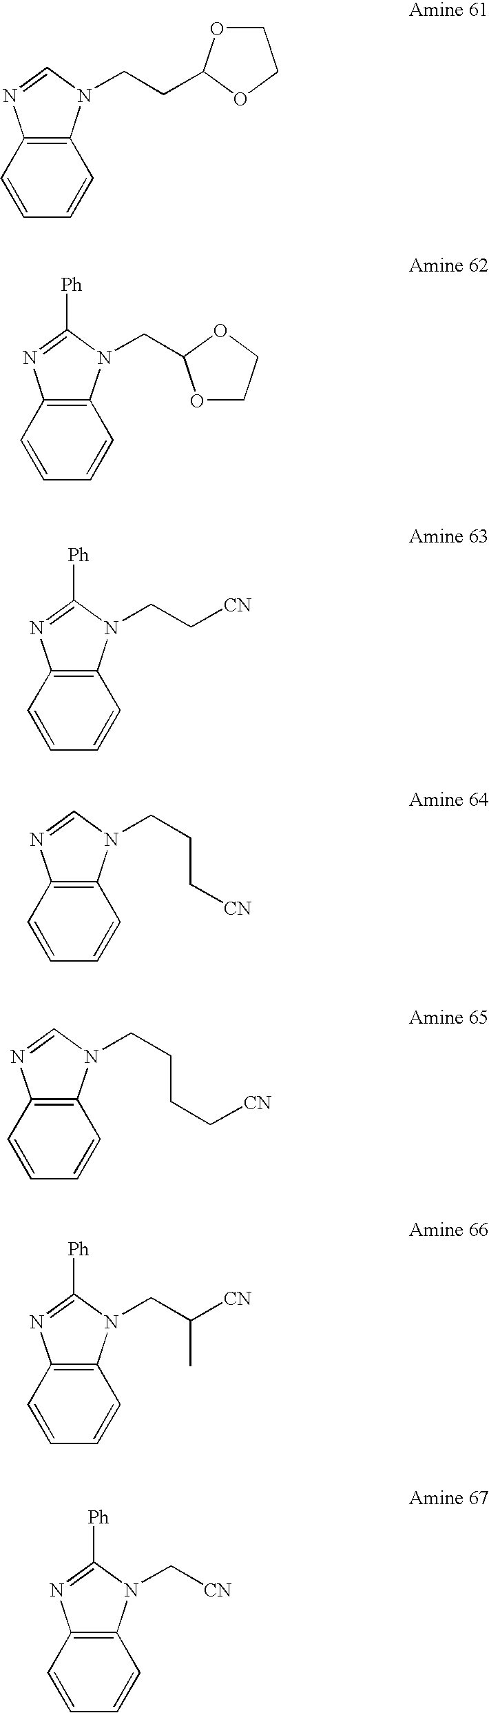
C12=C(C=CC=C1)N=CN2CCC1OCCO1.C12=C(C=CC=C1)N=C([Ph])N2CC1OCCO1.C12=C(C=CC=C1)N=C([Ph])N2CC[CN].C12=C(C=CC=C1)N=CN2CCC[CN].C12=C(C=CC=C1)N=CN2CCCC[CN].C12=C(C=CC=C1)N=C([Ph])N2CC(C)[CN].C12=C(C=CC=C1)N=C([Ph])N2C[CN]
